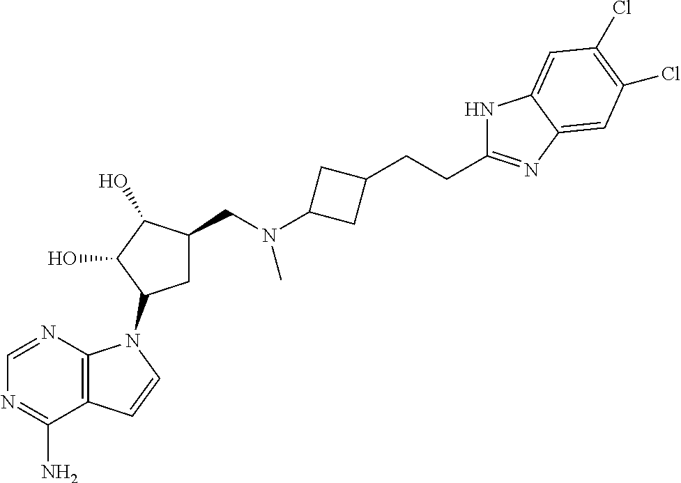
N1C(CCC2CC(N(CC3CC(N4C5=C(C(N)=NC=N5)C=C4)C(O)C3O)C)C2)=NC2=CC(Cl)=C(Cl)C=C12
